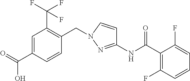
C1=C(C(=O)O)C=CC(CN2C=CC(NC(C3=C(F)C=CC=C3F)=O)=N2)=C1C(F)(F)F
